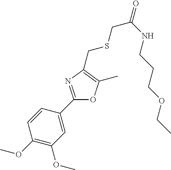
C1=CC(C2=NC(CSCC(NCCCOCC)=O)=C(C)O2)=CC(OC)=C1OC
